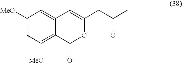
C12=CC([MeO])=CC([MeO])=C1C(=O)OC(CC(C)=O)=C2
